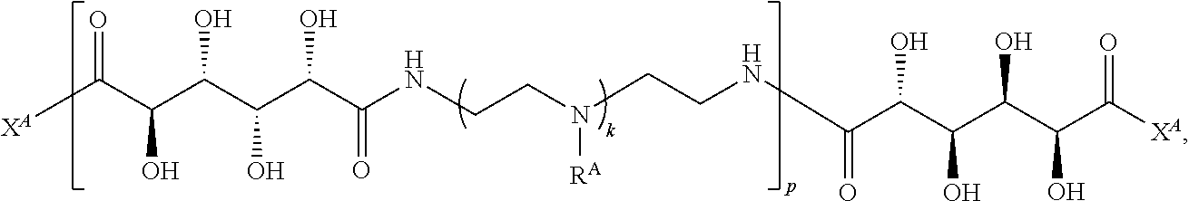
C(C(C(C(NCCN(CCNC(C(C(C(C(C([XA])=O)O)O)O)O)=O)[RA])=O)O)O)(C(C([XA])=O)O)O
